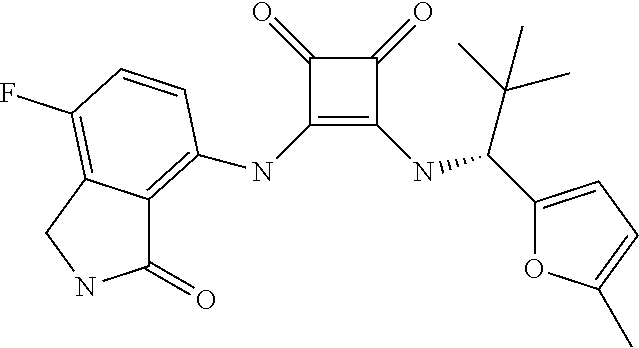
C1(=O)C(NC2=C3C(=O)NCC3=C(F)C=C2)=C(NC(C(C)(C)C)C2=CC=C(C)O2)C1=O
